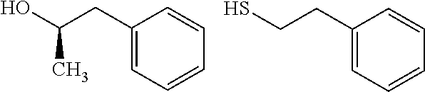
C1(CC(O)C)=CC=CC=C1.C1(CCS)=CC=CC=C1
